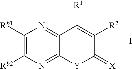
C1([Rb1])=C([Rb2])N=C2C(=N1)C([R1])=C([R2])C(=[X])[Y]2.I
